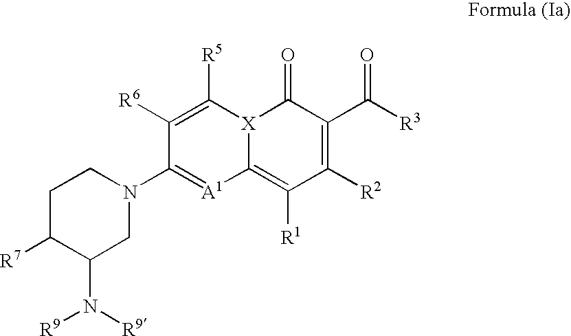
C1([R7])C(N([R9])[R9])CN(C2=[A1]C3=C([R1])C([R2])=C(C([R3])=O)C(=O)[X]3C([R5])=C2[R6])CC1
